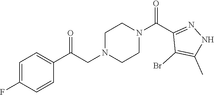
C1=C(F)C=CC(C(CN2CCN(C(C3=NNC(C)=C3Br)=O)CC2)=O)=C1
